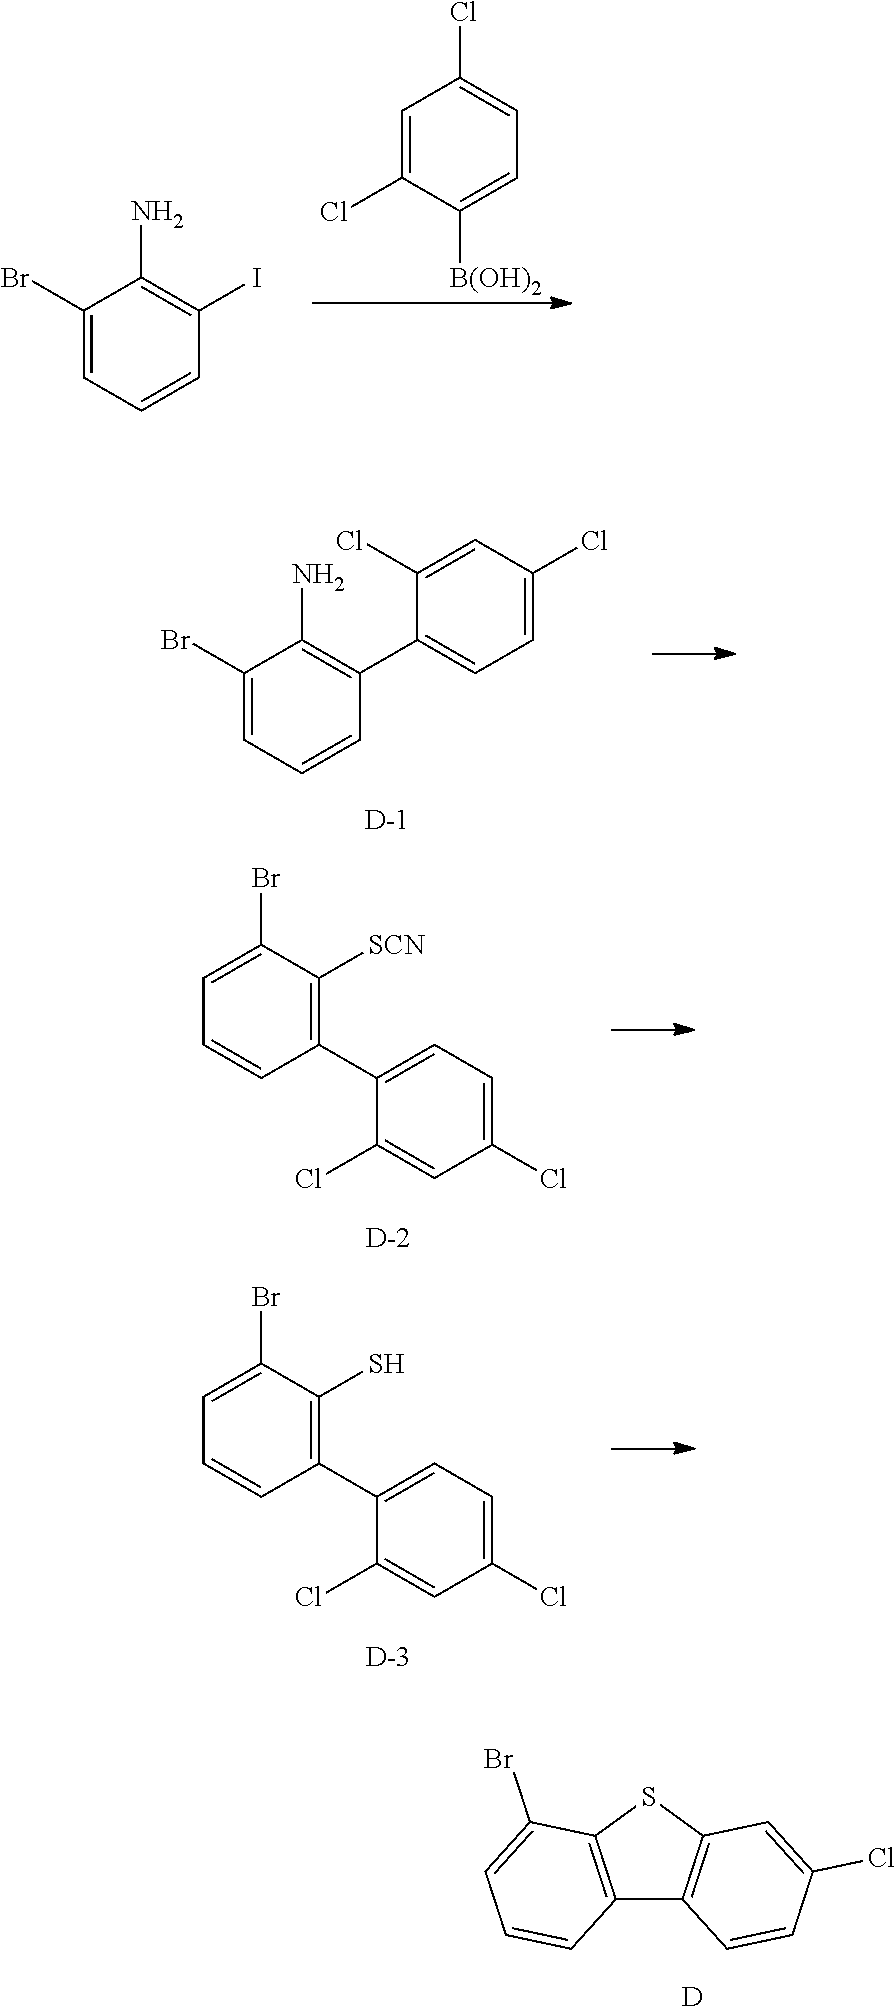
C1(Br)=CC=CC(I)=C1N.C1=C(Cl)C([B(OH)2])=CC=C1Cl.C1(Br)=CC=CC(C2=CC=C(Cl)C=C2Cl)=C1N.[D].C1=CC(C2=CC=C(Cl)C=C2Cl)=C([SCN])C(Br)=C1.[D].C1=CC(C2=CC=C(Cl)C=C2Cl)=C(S)C(Br)=C1.[D].C12=C(SC3=C1C=CC(Cl)=C3)C(Br)=CC=C2.[D]
